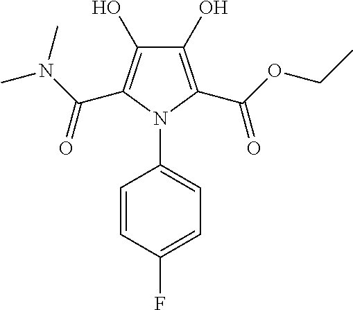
C1(O)=C(C(OCC)=O)N(C2=CC=C(F)C=C2)C(C(N(C)C)=O)=C1O
